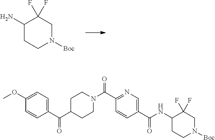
C1(N)CCN([Boc])CC1(F)F.C1(C(C2CCN(C(C3=NC=C(C(NC4CCN([Boc])CC4(F)F)=O)C=C3)=O)CC2)=O)=CC=C(OC)C=C1
